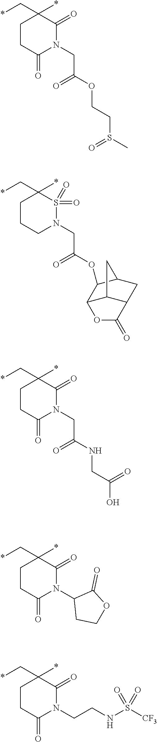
C1CC(=O)N(CC(OCCS(C)=O)=O)C(=O)C1(*)C*.C1CCN(CC(=O)OC2C3C4C(CC2C4)C(=O)O3)S(=O)(=O)C1(*)C*.C1CC(=O)N(CC(NCC(=O)O)=O)C(=O)C1(*)C*.C1CC(=O)N(C2CCOC2=O)C(=O)C1(*)C*.C1CC(=O)N(CCNS([CF3])(=O)=O)C(=O)C1(*)C*
